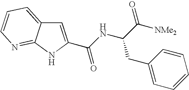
C(C1=CC2=CC=CN=C2N1)(NC(C([NMe2])=O)CC1=CC=CC=C1)=O
